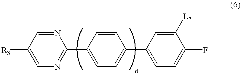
[R3]C1=CN=C(C2=CC=C(C3=CC=C(F)C([L7])=C3)C=C2)N=C1
